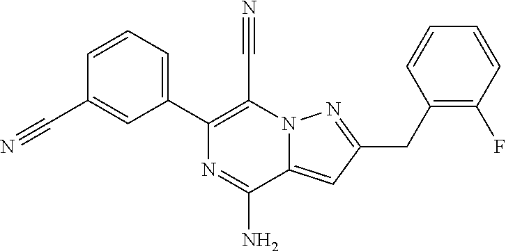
C1=CC=C(C2=C(C#N)N3C(=CC(CC4=C(F)C=CC=C4)=N3)C(N)=N2)C=C1C#N
